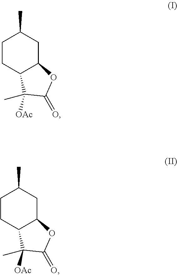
C1CC2C(CC1C)OC(=O)C2([OAc])C.C1CC2C(CC1C)OC(=O)C2([OAc])C
